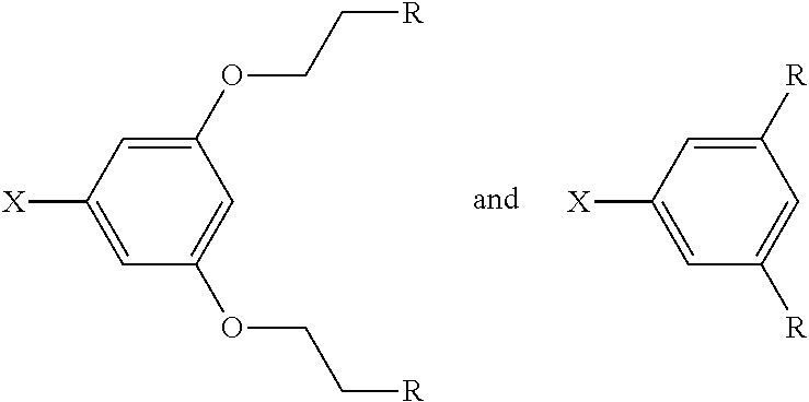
C1([X])=CC(OCC[R])=CC(OCC[R])=C1.C1([X])=CC([R])=CC([R])=C1
